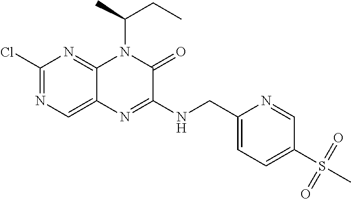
C1(Cl)=NC=C2C(=N1)N(C(C)CC)C(=O)C(NCC1=CC=C(S(=O)(=O)C)C=N1)=N2
